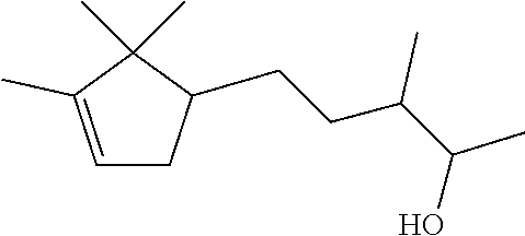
C1=C(C)C(C)(C)C(CCC(C(C)O)C)C1
